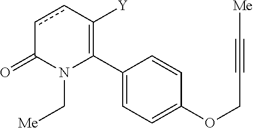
C1(C2=C([Y])ccC(=O)N2C[Me])=CC=C(OCC#C[Me])C=C1
